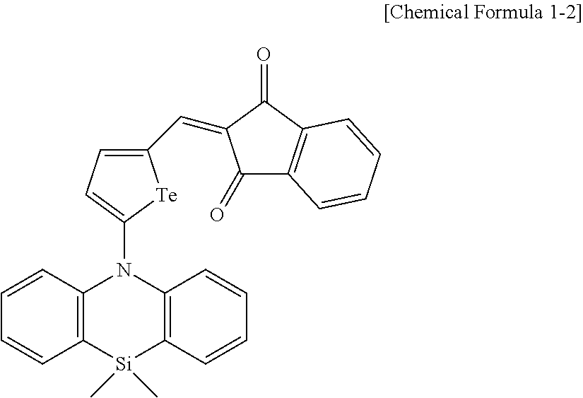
C12=C(C=CC=C1)N(C1=CC=C(C=C3C(=O)C4=C(C3=O)C=CC=C4)[Te]1)C1=C([Si]2(C)C)C=CC=C1
